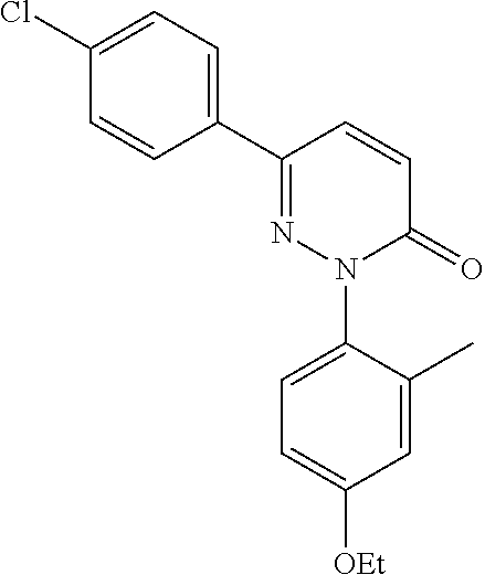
C1(C2=CC=C(Cl)C=C2)=NN(C2=CC=C([OEt])C=C2C)C(=O)C=C1
